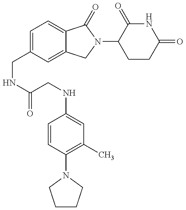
C(NC(=O)CNC1=CC(C)=C(N2CCCC2)C=C1)C1=CC=C2C(=C1)CN(C1CCC(=O)NC1=O)C2=O
